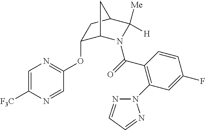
C1(OC2=NC=C([F3C])N=C2)C2N(C(=O)C3=C(N4N=CC=N4)C=C(F)C=C3)C([Me])([H])C(C1)C2
